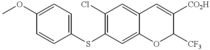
C1=CC(SC2=C(Cl)C=C3C(=C2)OC([CF3])C([CO2H])=C3)=CC=C1OC
